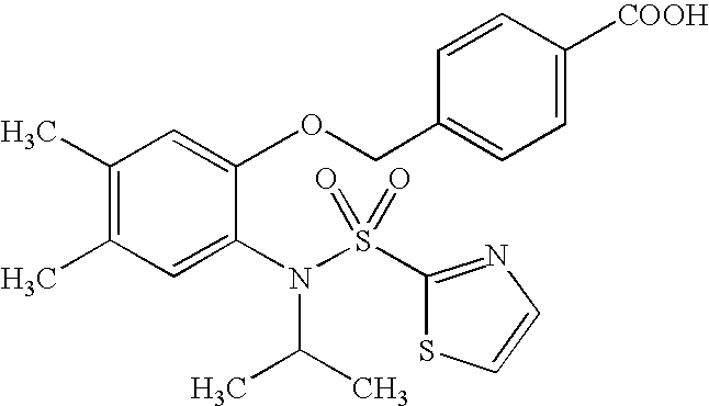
C1(C)=C(C)C=C(N(C(C)C)S(=O)(=O)C2=NC=CS2)C(OCC2=CC=C([COOH])C=C2)=C1
